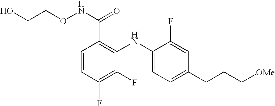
C1=CC(F)=C(F)C(NC2=CC=C(CCC[OMe])C=C2F)=C1C(NOCCO)=O
